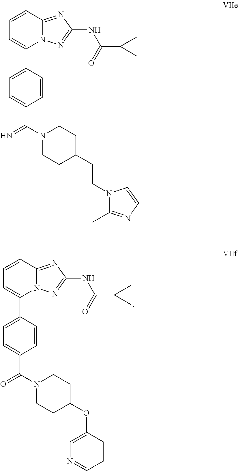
N12C(=NC(NC(C3CC3)=O)=N1)C=CC=C2C1=CC=C(C(N2CCC(OC3=CN=CC=C3)CC2)=O)C=C1.N12C(=NC(NC(C3CC3)=O)=N1)C=CC=C2C1=CC=C(C(N2CCC(CCN3C(C)=NC=C3)CC2)=N)C=C1
